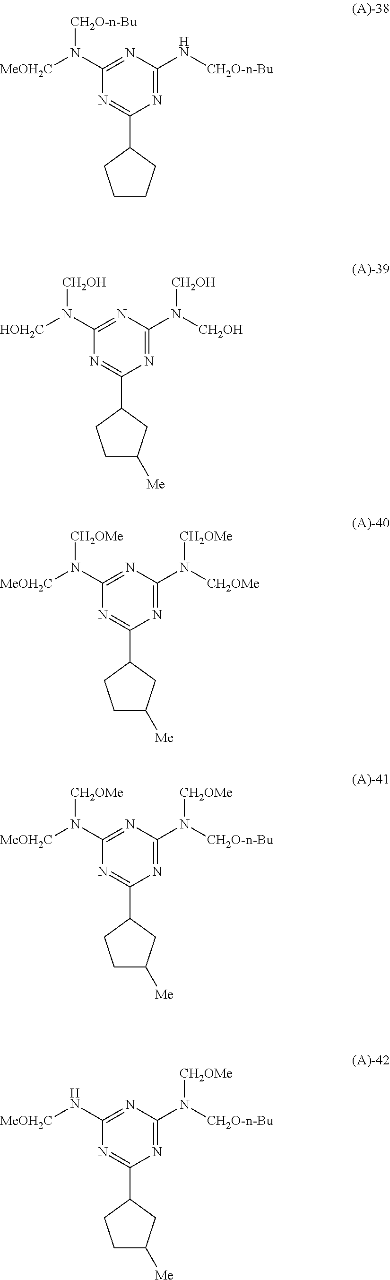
N1=C(N[CH2O-n-Bu])N=C(N([MeOH2C])[CH2O-n-Bu])N=C1C1CCCC1.N1=C(N([CH2O-n-Bu])[CH2OMe])N=C(N[MeOH2C])N=C1C1CCC([Me])C1.N1=C(N([CH2OH])[CH2OH])N=C(N([HOH2C])[CH2OH])N=C1C1CCC([Me])C1.N1=C(N([CH2OMe])[CH2OMe])N=C(N([MeOH2C])[CH2OMe])N=C1C1CCC([Me])C1.N1=C(N([CH2O-n-Bu])[CH2OMe])N=C(N([MeOH2C])[CH2OMe])N=C1C1CCC([Me])C1
